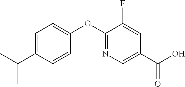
C1=C(C(C)C)C=CC(OC2=NC=C(C(O)=O)C=C2F)=C1
